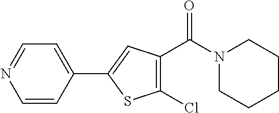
C1=CC(C2=CC(C(N3CCCCC3)=O)=C(Cl)S2)=CC=N1
